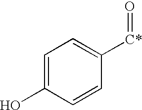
C1=C(O)C=CC([C*]=O)=C1
